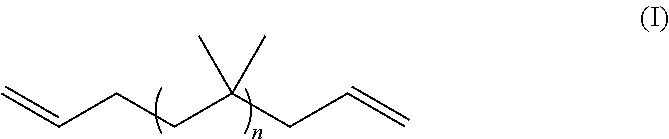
C=CCCC(CC=C)(C)C
